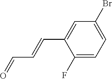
C1(F)=CC=C(Br)C=C1C=CC=O
